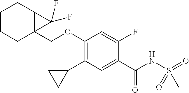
C1(C2CC2)=C(OCC23C(CCCC2)C3(F)F)C=C(F)C(C(NS(C)(=O)=O)=O)=C1
